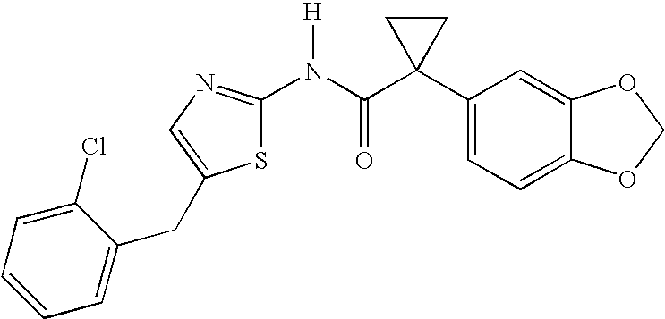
C1(C2(C(N([H])C3=NC=C(CC4=CC=CC=C4Cl)S3)=O)CC2)=CC=C2C(=C1)OCO2
